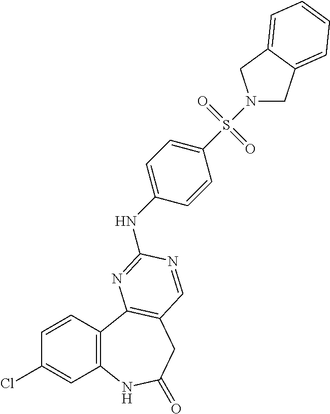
C1=CC2=C(C=C1Cl)NC(=O)CC1=C2N=C(NC2=CC=C(S(N3CC4=CC=CC=C4C3)(=O)=O)C=C2)N=C1
